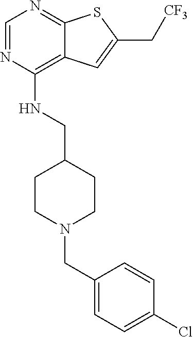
C1=NC(NCC2CCN(CC3=CC=C(Cl)C=C3)CC2)=C2C(=N1)SC(C[CF3])=C2
